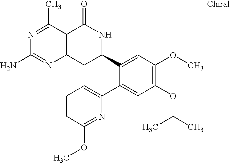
N1=C(C)C2=C(N=C1N)CC(C1=CC(OC)=C(OC(C)C)C=C1C1=CC=CC(OC)=N1)NC2=O
